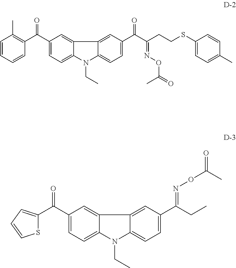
C(C1=CC=C2C(=C1)C1=CC(C(C(CCSC3=CC=C(C)C=C3)=NOC(=O)C)=O)=CC=C1N2CC)(=O)C1=C(C)C=CC=C1.C(C1=CC=C2C(=C1)C1=CC(C(CC)=NOC(=O)C)=CC=C1N2CC)(=O)C1=CC=CS1
